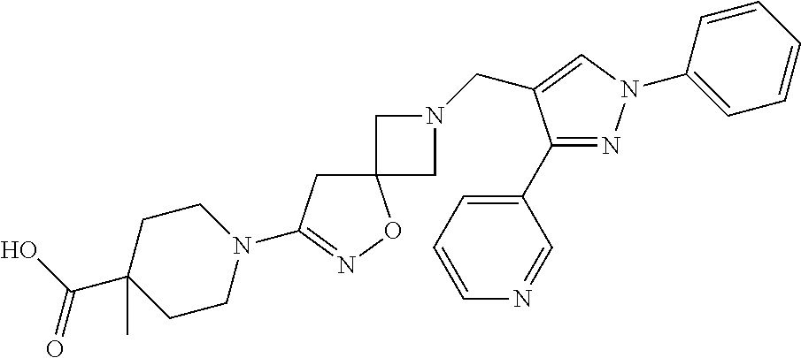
C12(CC(N3CCC(C(O)=O)(C)CC3)=NO1)CN(CC1=CN(C3=CC=CC=C3)N=C1C1=CC=CN=C1)C2
